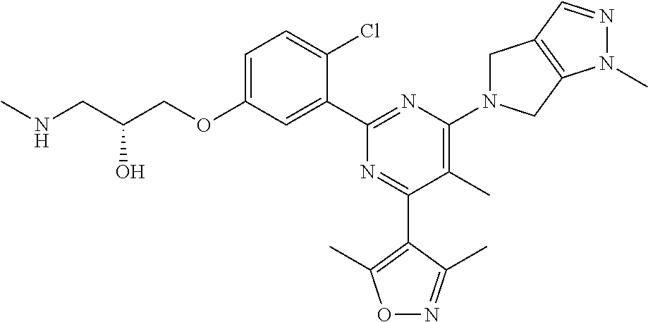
C1=C(OCC(CNC)O)C=C(C2=NC(N3CC4=C(C3)N(C)N=C4)=C(C)C(C3=C(C)ON=C3C)=N2)C(Cl)=C1
